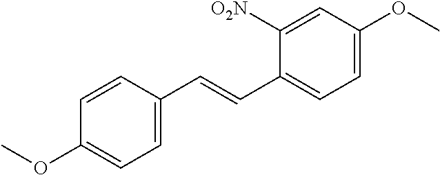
O(C1=CC=C(C=CC2=CC=C(OC)C=C2[O2N])C=C1)C
